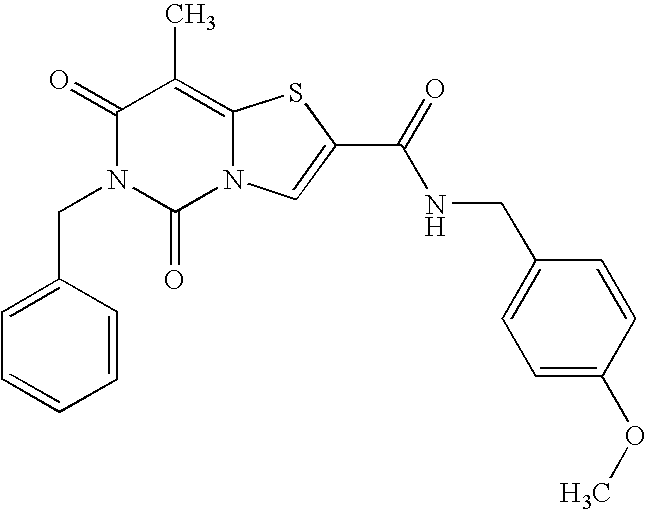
C1(=O)N(CC2=CC=CC=C2)C(=O)N2C(=C1C)SC(C(=O)NCC1=CC=C(OC)C=C1)=C2
